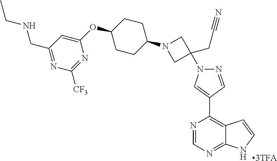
N1=CN=C2C(=C1C1=CN(C3(CC#N)CN(C4CCC(OC5=CC(CNCC)=NC([CF3])=N5)CC4)C3)N=C1)C=CN2
